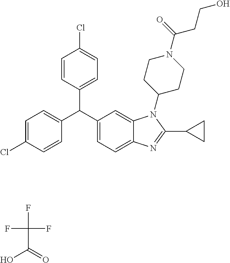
C1=C(Cl)C=CC(C(C2=CC=C3C(=C2)N(C2CCN(C(=O)CCO)CC2)C(C2CC2)=N3)C2=CC=C(Cl)C=C2)=C1.FC(F)(F)C(=O)O
